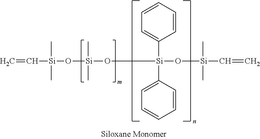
C=C[Si](O[Si](C)(C)O[Si](O[Si](C=C)(C)C)(C1=CC=CC=C1)C1=CC=CC=C1)(C)C
